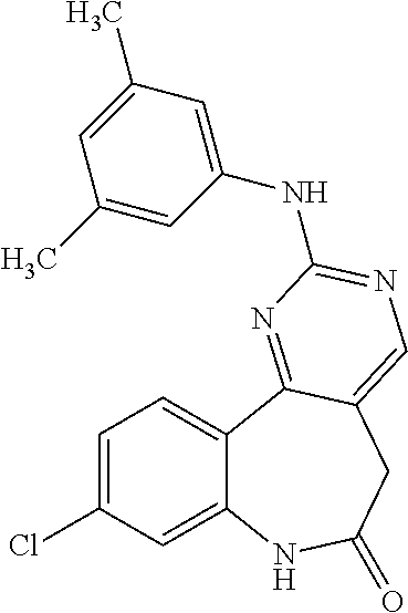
C1=C(Cl)C=C2C(=C1)C1=NC(NC3=CC(C)=CC(C)=C3)=NC=C1CC(=O)N2
